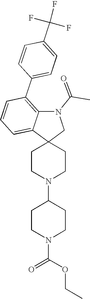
C1CN(C2CCN(C(OCC)=O)CC2)CCC12CN(C(=O)C)C1=C(C3=CC=C(C(F)(F)F)C=C3)C=CC=C21
